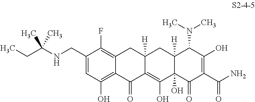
C1(CNC(CC)(C)C)=CC(O)=C2C(=C1F)CC1([H])C(=C(O)C3(O)C([H])(C1)C(N(C)C)C(O)=C(C(N)=O)C3=O)C2=O
